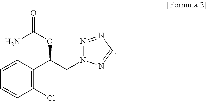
C1=CC(C(CN2N=NC=N2)OC(=O)N)=C(Cl)C=C1
